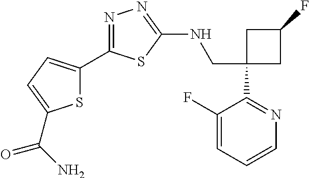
C1(CNC2=NN=C(C3=CC=C(C(N)=O)S3)S2)(C2=NC=CC=C2F)CC(F)C1
